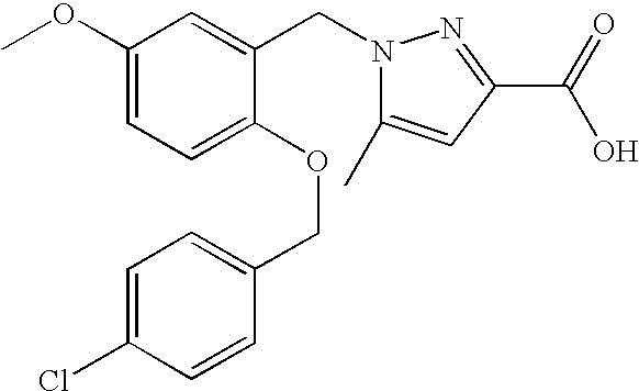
C1(OC)=CC=C(OCC2=CC=C(Cl)C=C2)C(CN2C(C)=CC(C(=O)O)=N2)=C1
